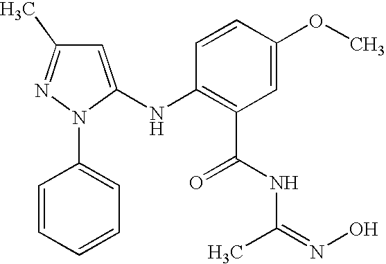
N(C1=C(C(NC(=NO)C)=O)C=C(OC)C=C1)C1=CC(C)=NN1C1=CC=CC=C1
